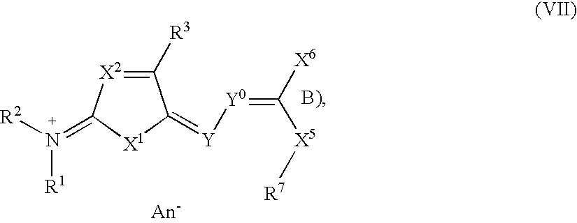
C1([R3])=[X2]C(=[N+]([R2])[R1])[X1]C1=[Y][Y0]=C([X6])[X5][R7]
